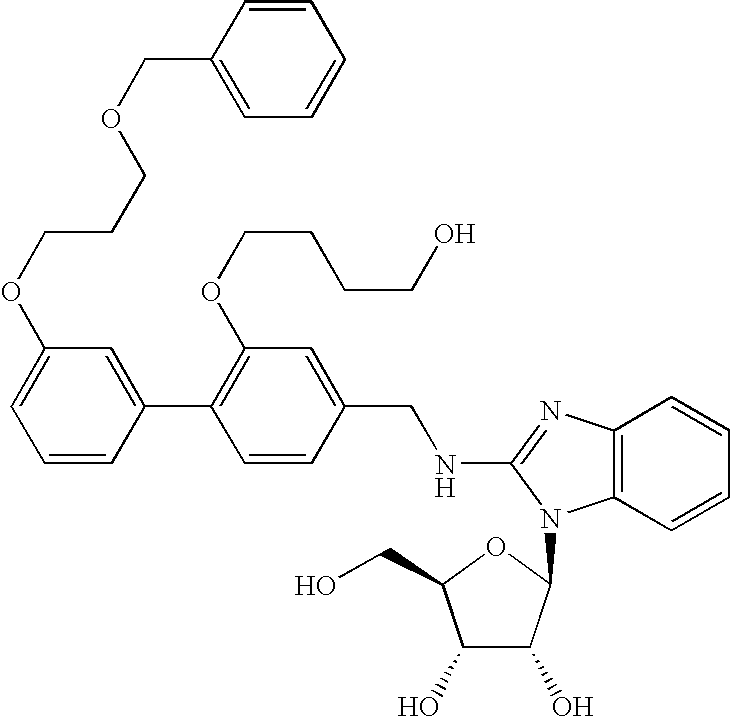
C1=C(C2=C(OCCCCO)C=C(CNC3=NC4=C(C=CC=C4)N3C3C(O)C(O)C(CO)O3)C=C2)C=CC=C1OCCCOCC1=CC=CC=C1
